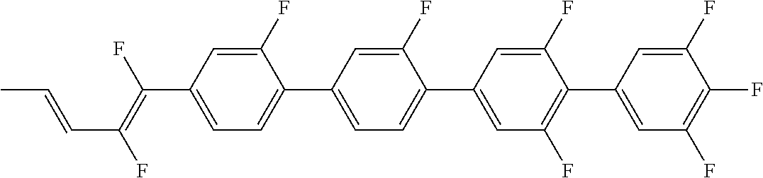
C(C1=CC=C(C2=CC=C(C3=CC(F)=C(C4=CC(F)=C(F)C(F)=C4)C(F)=C3)C(F)=C2)C(F)=C1)(=C(F)C=CC)F
